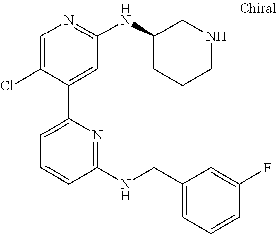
C1=C(Cl)C(C2=CC=CC(NCC3=CC=CC(F)=C3)=N2)=CC(NC2CCCNC2)=N1
